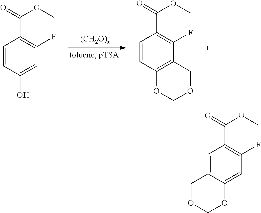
C1=CC(O)=CC(F)=C1C(=O)OC.C1=CC2=C(C(F)=C1C(=O)OC)COCO2.C1=C2C(=CC(F)=C1C(=O)OC)OCOC2
